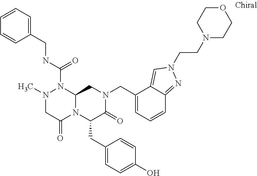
N1(C)CC(=O)N2C(N1C(NCC1=CC=CC=C1)=O)CN(CC1=CC=CC3=NN(CCN4CCOCC4)C=C13)C(=O)C2CC1=CC=C(O)C=C1
